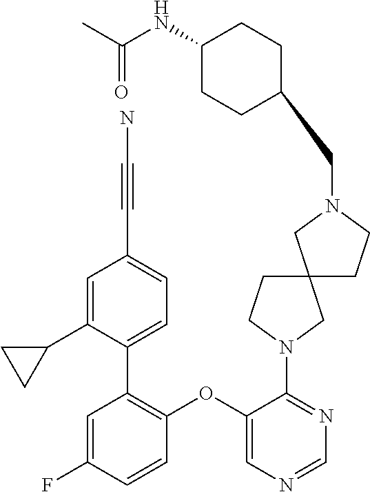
C1(OC2=C(C3=CC=C(C#CN)C=C3C3CC3)C=C(F)C=C2)=CN=CN=C1N1CCC2(C1)CCN(CC1CCC(NC(C)=O)CC1)C2
